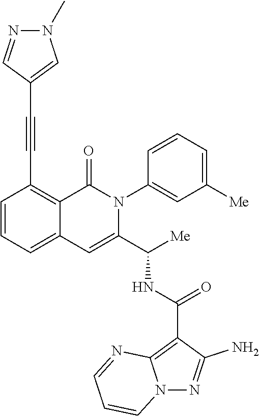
C1=CC=C2C(=C1C#CC1=CN(C)N=C1)C(=O)N(C1=CC([Me])=CC=C1)C(C([Me])NC(C1=C3N(N=C1N)C=CC=N3)=O)=C2
